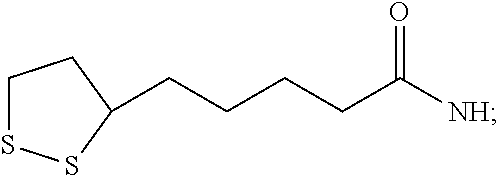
C1SSC(CCCCC([NH])=O)C1
